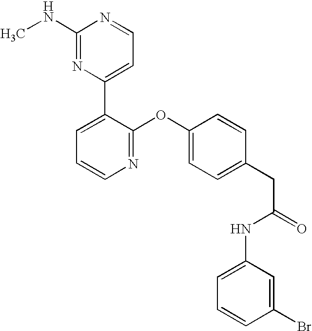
N1=C(OC2=CC=C(CC(=O)NC3=CC=CC(Br)=C3)C=C2)C(C2=CC=NC(NC)=N2)=CC=C1
